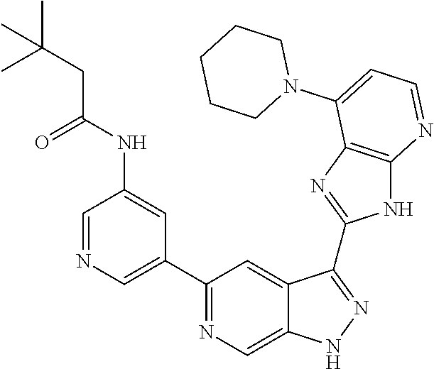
C1=NC=C(C2=NC=C3C(=C2)C(C2=NC4=C(N2)N=CC=C4N2CCCCC2)=NN3)C=C1NC(=O)CC(C)(C)C
